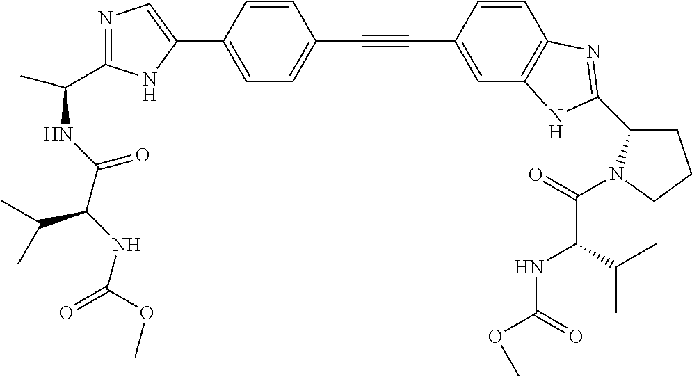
C1=C(C2=CN=C(C(NC(C(NC(=O)OC)C(C)C)=O)C)N2)C=CC(C#CC2=CC3=C(C=C2)N=C(C2CCCN2C(=O)C(C(C)C)NC(OC)=O)N3)=C1
